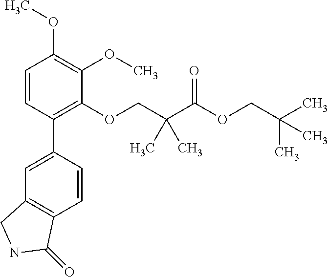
C1=CC(C2=CC3=C(C=C2)C(=O)NC3)=C(OCC(C(OCC(C)(C)C)=O)(C)C)C(OC)=C1OC
